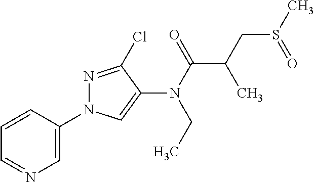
C1=NC=C(N2N=C(Cl)C(N(C(=O)C(CS(=O)C)C)CC)=C2)C=C1
